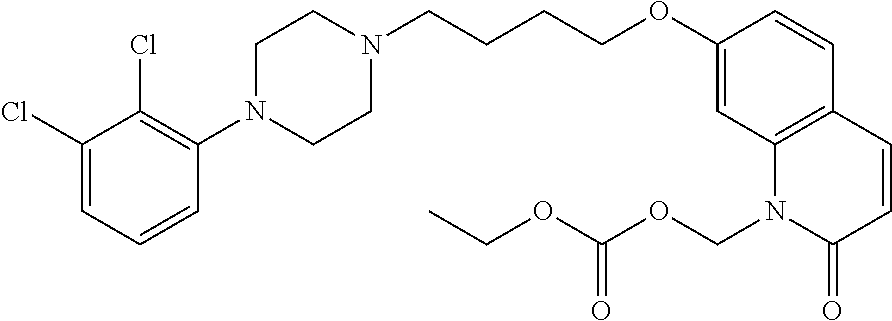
C1(Cl)=CC=CC(N2CCN(CCCCOC3=CC4=C(C=C3)C=CC(=O)N4COC(OCC)=O)CC2)=C1Cl
